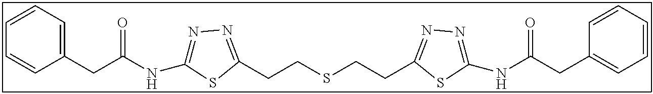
C(CSCCC1=NN=C(NC(CC2=CC=CC=C2)=O)S1)C1=NN=C(NC(CC2=CC=CC=C2)=O)S1
